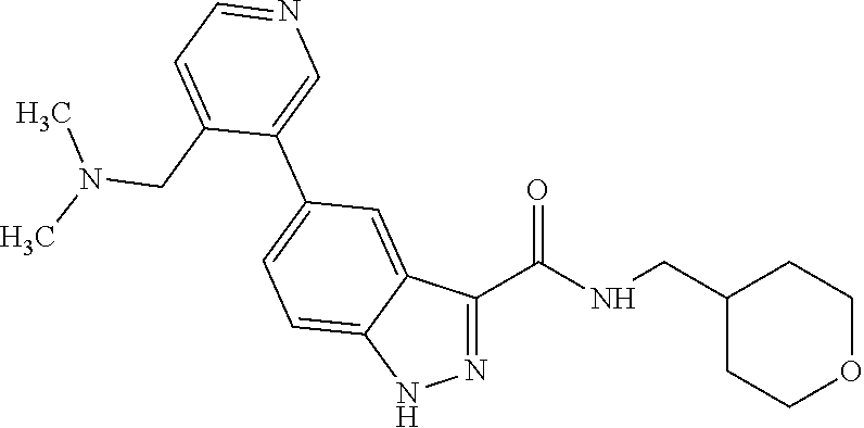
N1=C(C(NCC2CCOCC2)=O)C2=CC(C3=CN=CC=C3CN(C)C)=CC=C2N1
